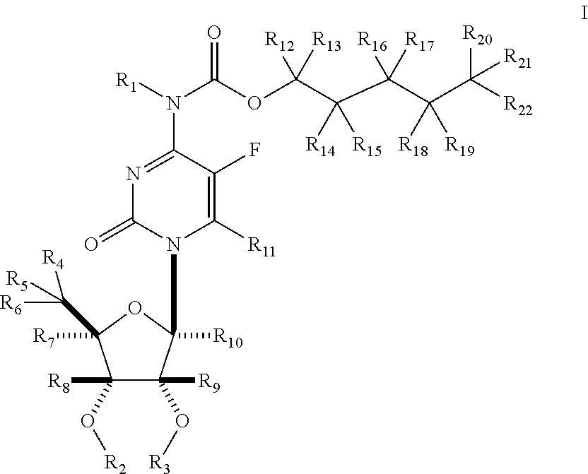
C1([R8])(O[R2])C([R9])(O[R3])C(N2C([R11])=C(F)C(N([R1])C(OC(C(C(C(C([R22])([R20])[R21])([R19])[R18])([R17])[R16])([R15])[R14])([R13])[R12])=O)=NC2=O)([R10])OC1(C([R6])([R4])[R5])[R7]
